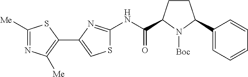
N(C(=O)C1CCC(C2=CC=CC=C2)N1[Boc])C1=NC(C2=C([Me])N=C([Me])S2)=CS1
